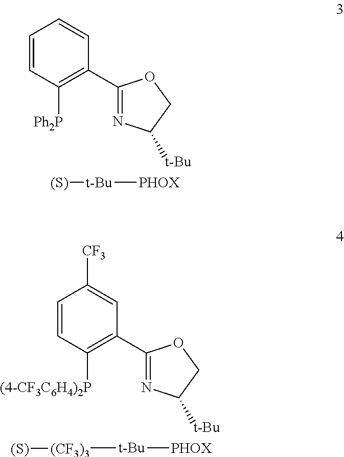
C1=CC([Ph2P])=C(C2=NC([t-Bu])CO2)C=C1.[t-Bu]([PHOX])[(S)].C1=CC([(4-CF3C6H4)2P])=C(C2=NC([t-Bu])CO2)C=C1[CF3].[(CF3)3]([t-Bu][PHOX])[(S)]
